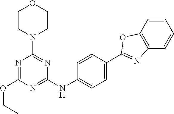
N1=C(NC2=CC=C(C3=NC4=C(C=CC=C4)O3)C=C2)N=C(N2CCOCC2)N=C1OCC
